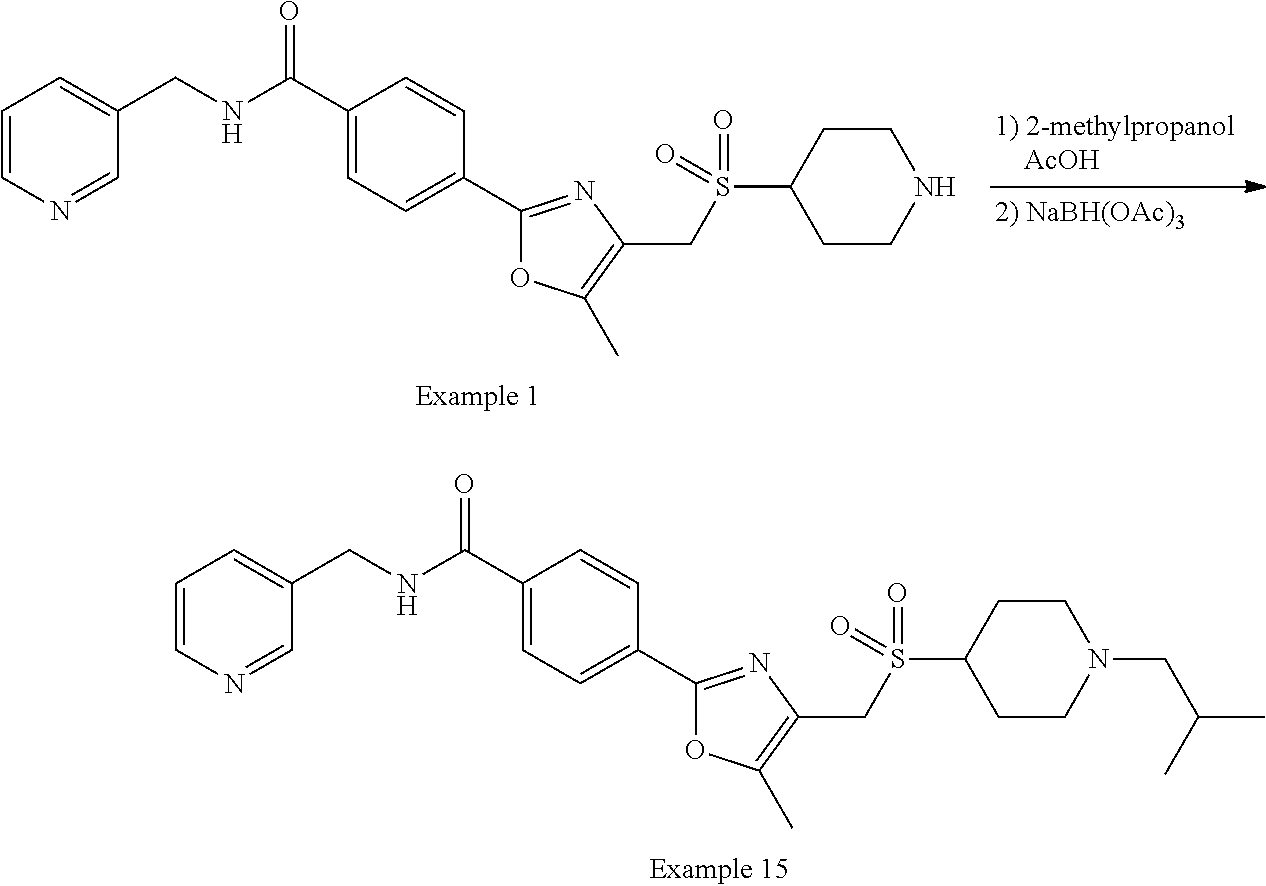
C1(C(NCC2=CC=CN=C2)=O)=CC=C(C2=NC(CS(C3CCNCC3)(=O)=O)=C(C)O2)C=C1.C1(C(NCC2=CC=CN=C2)=O)=CC=C(C2=NC(CS(C3CCN(CC(C)C)CC3)(=O)=O)=C(C)O2)C=C1
